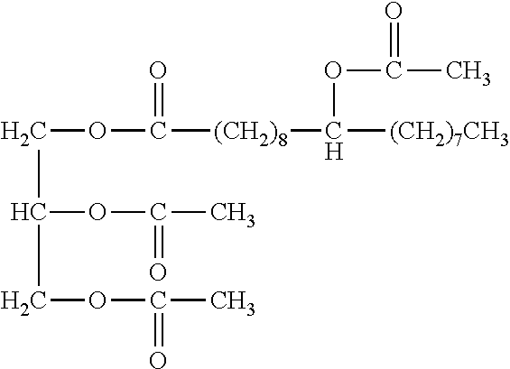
C(C(COC(=O)C)OC(=O)C)OC(=O)[(CH2)8]C(OC(C)=O)[(CH2)7CH3]
